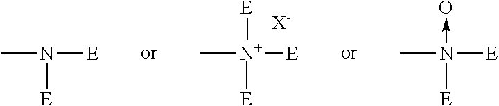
C[N+]([E])([E])[E].[X-].CN([E])[E].CN([E])([E])->O
